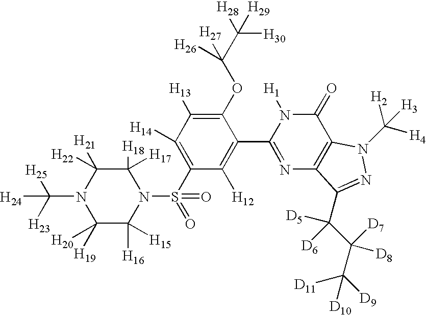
C1([H17])([H18])C([H22])([H21])N(C([H23])([H25])[H24])C([H20])([H19])C([H16])([H15])N1S(C1=C([H14])C([H13])=C(OC(C([H28])([H30])[H29])([H27])[H26])C(C2=NC3=C(C(=O)N2[H1])N(C([H4])([H2])[H3])N=C3C(C(C([D9])([D11])[D10])([D7])[D8])([D5])[D6])=C1[H12])(=O)=O
